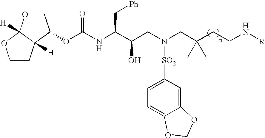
C1OC2([H])C([H])(C1OC(NC(C(CN(CC(CCN[R])(C)C)[SO2]C1=CC=C3C(=C1)OCO3)O)C[Ph])=O)CCO2
